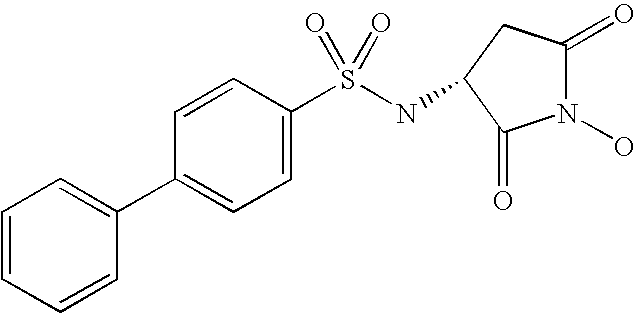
C1=CC=CC(C2=CC=C(S(NC3CC(=O)N(O)C3=O)(=O)=O)C=C2)=C1
